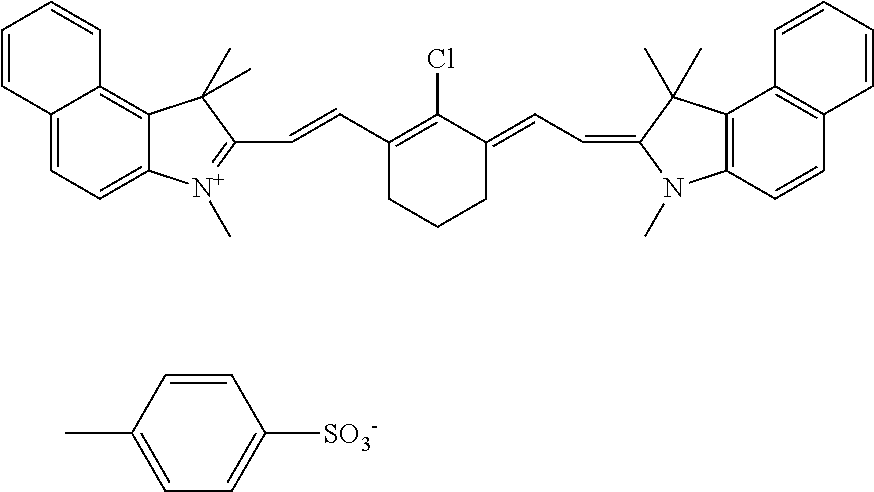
C12=CC=C3C(=C1C=CC=C2)C(C)(C)C(C=CC1=C(Cl)C(=CC=C2N(C)C4=C(C5=C(C=C4)C=CC=C5)C2(C)C)CCC1)=[N+]3C.CC1=CC=C([SO3-])C=C1
